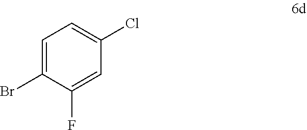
C1=C(Br)C(F)=CC(Cl)=C1
